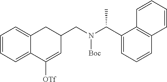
C1=CC=C2C(=C1)CC(CN(C(C1=CC=CC3=C1C=CC=C3)C)[Boc])C=C2[OTf]
